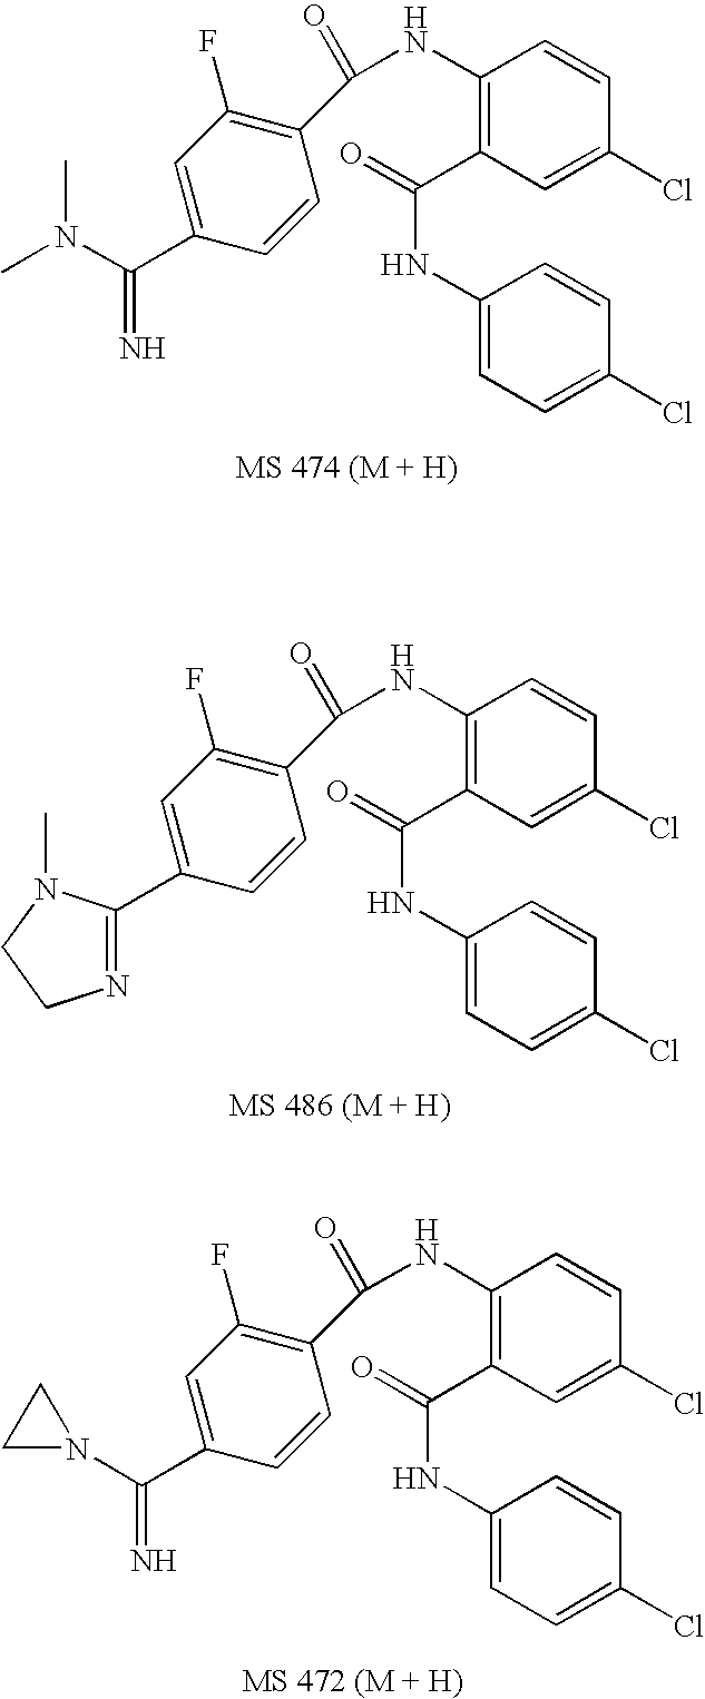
C1(NC(=O)C2=C(F)C=C(C(N(C)C)=N)C=C2)=C(C(=O)NC2=CC=C(Cl)C=C2)C=C(Cl)C=C1.C1(NC(=O)C2=C(F)C=C(C3=NCCN3C)C=C2)=C(C(=O)NC2=CC=C(Cl)C=C2)C=C(Cl)C=C1.C1(NC(=O)C2=C(F)C=C(C(N3CC3)=N)C=C2)=C(C(=O)NC2=CC=C(Cl)C=C2)C=C(Cl)C=C1
